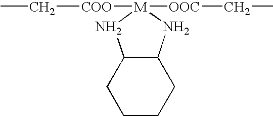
C1CCC2C(C1)N[M]([OOC]CC)([COO]CC)N2
